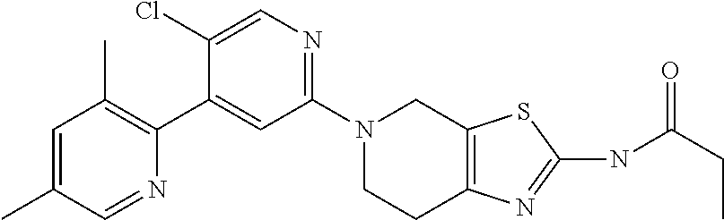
N1(C2=NC=C(Cl)C(C3=C(C)C=C(C)C=N3)=C2)CCC2=C(C1)SC(NC(CC)=O)=N2
